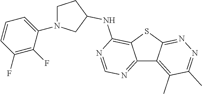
C12=NC=NC(NC3CN(C4=CC=CC(F)=C4F)CC3)=C1SC1=NN=C(C)C(C)=C21
